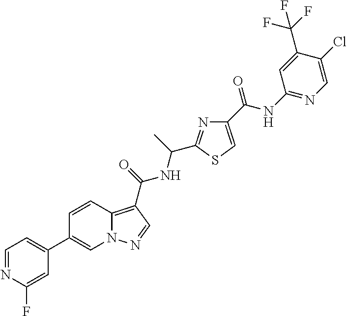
N1=CC=C(C2=CN3C(=C(C(=O)NC(C)C4=NC(C(NC5=NC=C(Cl)C(C(F)(F)F)=C5)=O)=CS4)C=N3)C=C2)C=C1F
